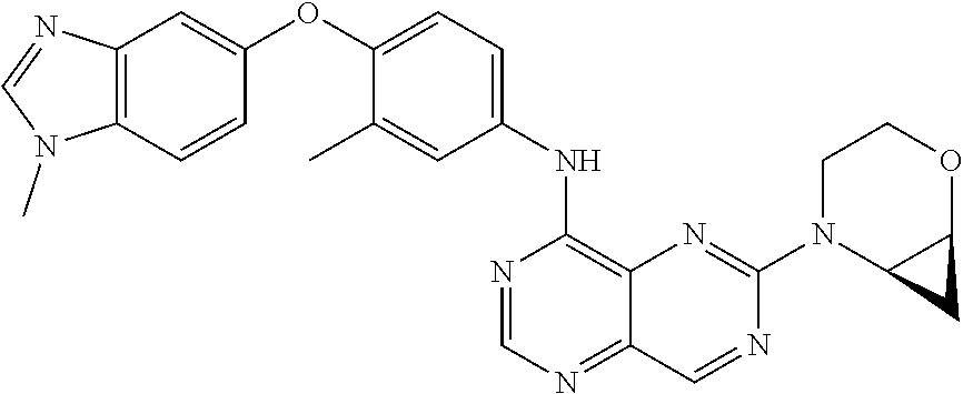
C12=C(C=CC(OC3=CC=C(NC4=C5C(=NC=N4)C=NC(N4C6C(OCC4)C6)=N5)C=C3C)=C1)N(C)C=N2
